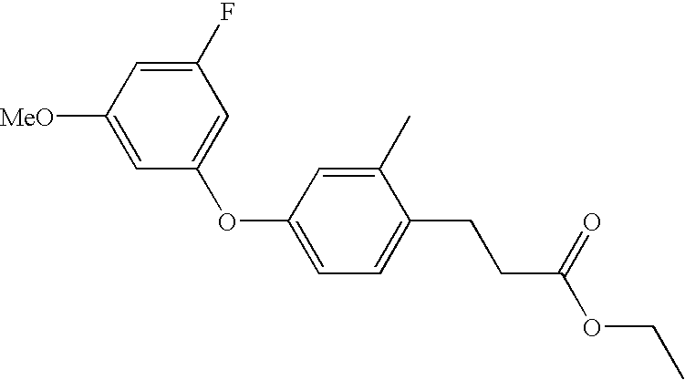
C1([MeO])=CC(OC2=CC=C(CCC(OCC)=O)C(C)=C2)=CC(F)=C1
